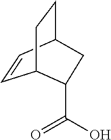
C1=CC2CCC1C(C(=O)O)C2
